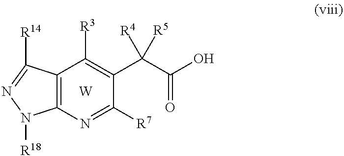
C12=C(N=C([R7])C(C(C(O)=O)([R4])[R5])=C1[R3])N([R18])N=C2[R14].[W]
